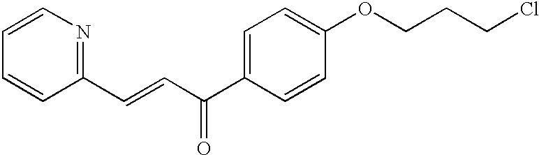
C1=CC(C=CC(C2=CC=C(OCCCCl)C=C2)=O)=NC=C1
